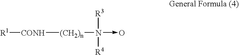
[R1][CONH][(CH2)n]N(->O)([R3])[R4]
